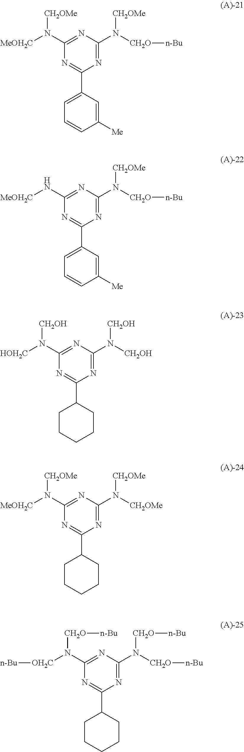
N1=C(N([CH2O][n-Bu])[CH2OMe])N=C(N([MeOH2C])[CH2OMe])N=C1C1=CC=CC([Me])=C1.N1=C(N([CH2O][n-Bu])[CH2OMe])N=C(N[MeOH2C])N=C1C1=CC=CC([Me])=C1.N1=C(N([CH2OH])[CH2OH])N=C(N([HOH2C])[CH2OH])N=C1C1CCCCC1.N1=C(N([CH2OMe])[CH2OMe])N=C(N([MeOH2C])[CH2OMe])N=C1C1CCCCC1.N1=C(N([CH2O][n-Bu])[CH2O][n-Bu])N=C(N([OH2C][n-Bu])[CH2O][n-Bu])N=C1C1CCCCC1
